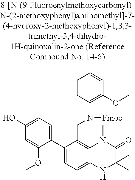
C1(C2=CC=C(O)C=C2OC)=CC=C2C(=C1CN(C1=C(OC)C=CC=C1)[Fmoc])N(C)C(=O)C(C)(C)N2
